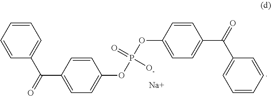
C1=CC=CC(C(C2=CC=C(OP(OC3=CC=C(C(C4=CC=CC=C4)=O)C=C3)(=O)[O-])C=C2)=O)=C1.[Na]
